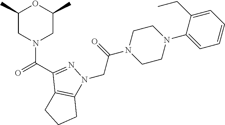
C1(C)CN(C(=O)C2=NN(CC(N3CCN(C4=CC=CC=C4CC)CC3)=O)C3=C2CCC3)CC(C)O1
